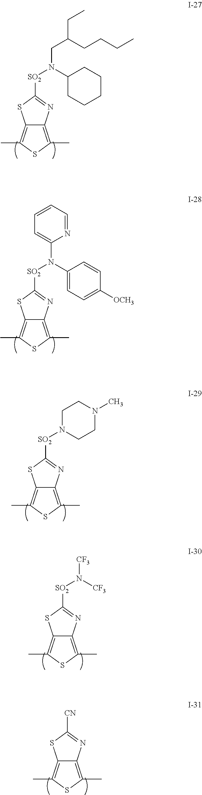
[SO2](N(C1CCCCC1)CC(CC)CCCC)C1=NC2=C(C)SC(C)=C2S1.[SO2](N(C1=CC=C([OCH3])C=C1)C1=CC=CC=N1)C1=NC2=C(C)SC(C)=C2S1.[SO2](N1CCN(C)CC1)C1=NC2=C(C)SC(C)=C2S1.[SO2](N([CF3])[CF3])C1=NC2=C(C)SC(C)=C2S1.[CN]C1=NC2=C(C)SC(C)=C2S1
